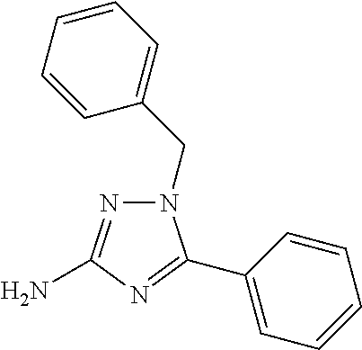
N1(CC2=CC=CC=C2)N=C(N)N=C1C1=CC=CC=C1
